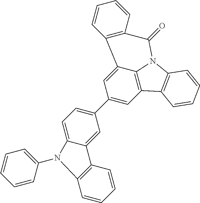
C1(C2=CC=C3C(=C2)C2=C(C=CC=C2)N3C2=CC=CC=C2)=CC2=C3C(=C1)C1=C(C(=O)N3C3=C2C=CC=C3)C=CC=C1
